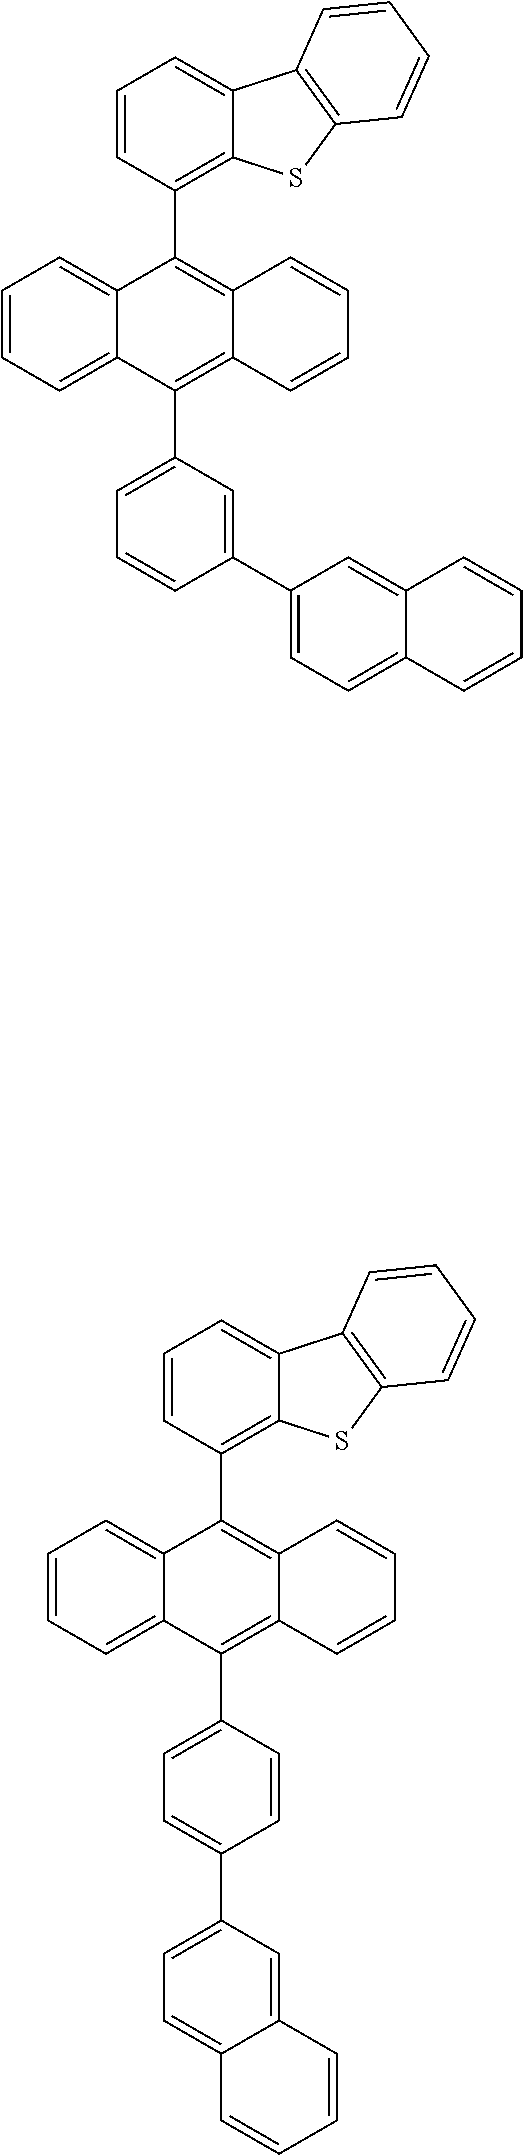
C1=CC=C2C(=C1)C(C1=C3C(=CC=C1)C1=C(S3)C=CC=C1)=C1C(=C2C2=CC=CC(C3=CC=C4C(=C3)C=CC=C4)=C2)C=CC=C1.C1=CC=C2C(=C1)C(C1=C3C(=CC=C1)C1=C(S3)C=CC=C1)=C1C(=C2C2=CC=C(C3=CC=C4C(=C3)C=CC=C4)C=C2)C=CC=C1
